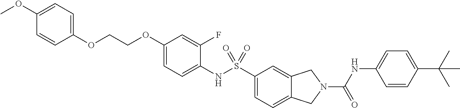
C1(OCCOC2=CC=C(OC)C=C2)=CC=C(NS(C2=CC=C3C(=C2)CN(C(NC2=CC=C(C(C)(C)C)C=C2)=O)C3)(=O)=O)C(F)=C1
